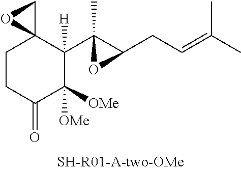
C1CC(=O)C([OMe])([OMe])C(C2(C)C(CC=C(C)C)O2)([H])C12CO2
